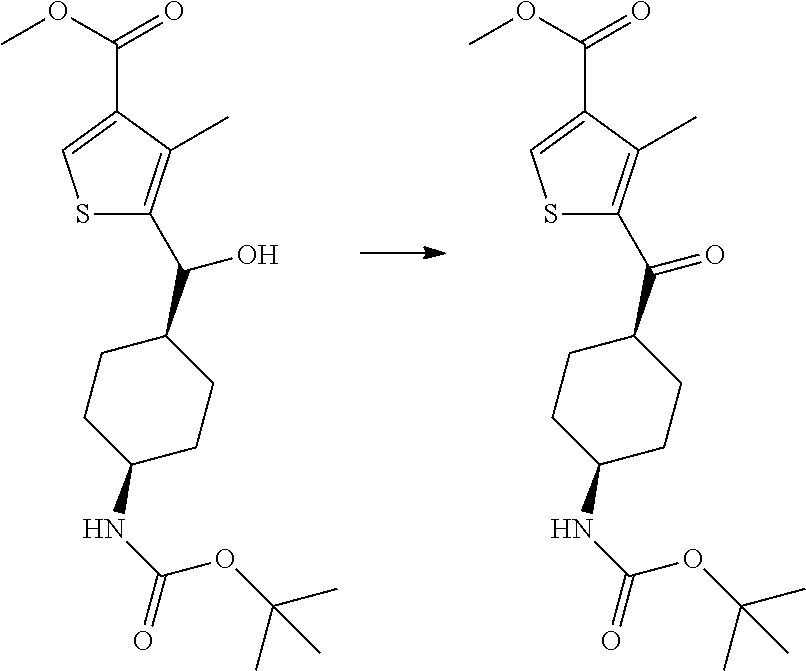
C1(NC(OC(C)(C)C)=O)CCC(C(O)C2=C(C)C(C(=O)OC)=CS2)CC1.C1(NC(OC(C)(C)C)=O)CCC(C(=O)C2=C(C)C(C(=O)OC)=CS2)CC1
